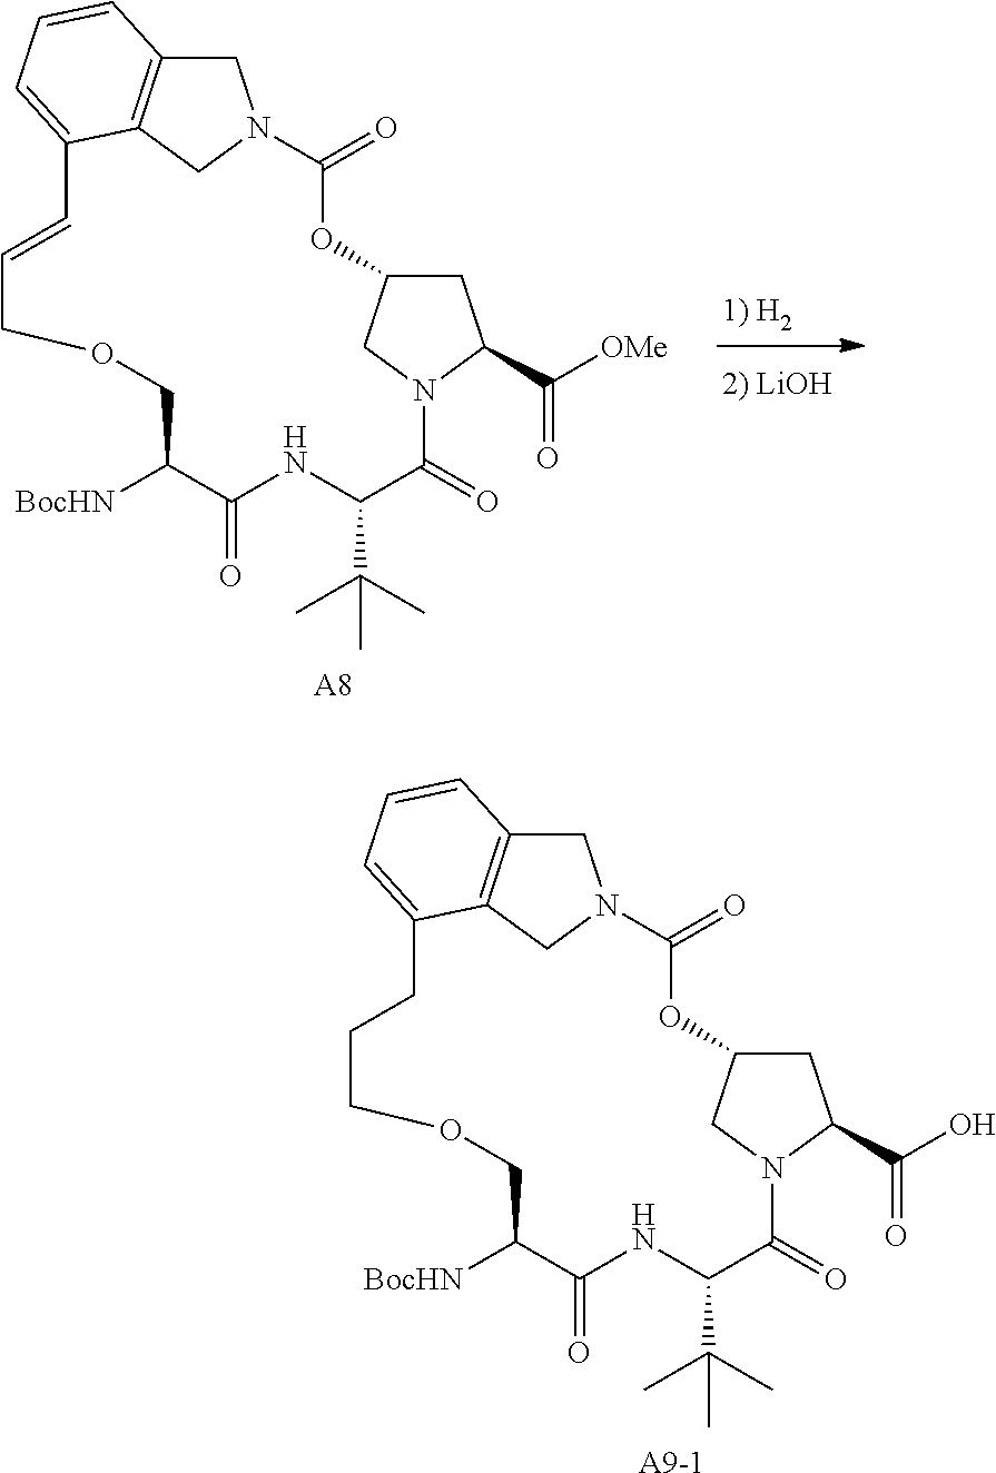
C1C(C([OMe])=O)N2CC1OC(=O)N1CC3=C(C1)C(=CC=C3)C=CCOCC([BocHN])C(=O)NC(C(C)(C)C)C2=O.[A8].C1C(C(O)=O)N2CC1OC(=O)N1CC3=C(C1)C(=CC=C3)CCCOCC([BocHN])C(=O)NC(C(C)(C)C)C2=O.[A9-1]
